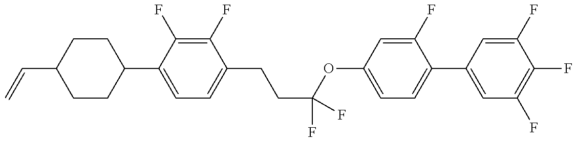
C1CC(C2=CC=C(CCC(OC3=CC=C(C4=CC(F)=C(F)C(F)=C4)C(F)=C3)(F)F)C(F)=C2F)CCC1C=C
